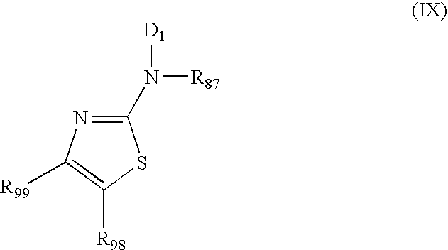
C1(N([D1])[R87])=NC([R99])=C([R98])S1
